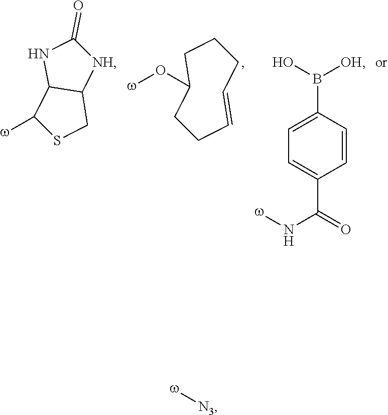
[w]C1SCC2C1NC(=O)[NH]2.C1CC=CCCCC1O[w].C1=C(B([OH])O)C=CC(C(N[w])=O)=C1.[w][N3]
